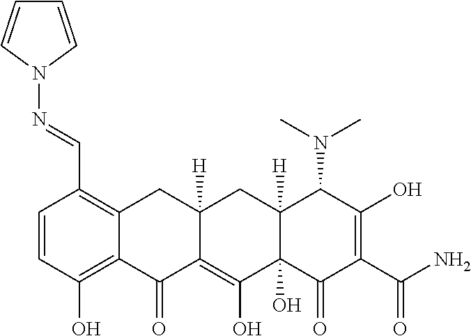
C1=CC(O)=C2C(=C1C=NN1C=CC=C1)CC1([H])C(=C(O)C3(O)C([H])(C1)C(N(C)C)C(O)=C(C(N)=O)C3=O)C2=O
